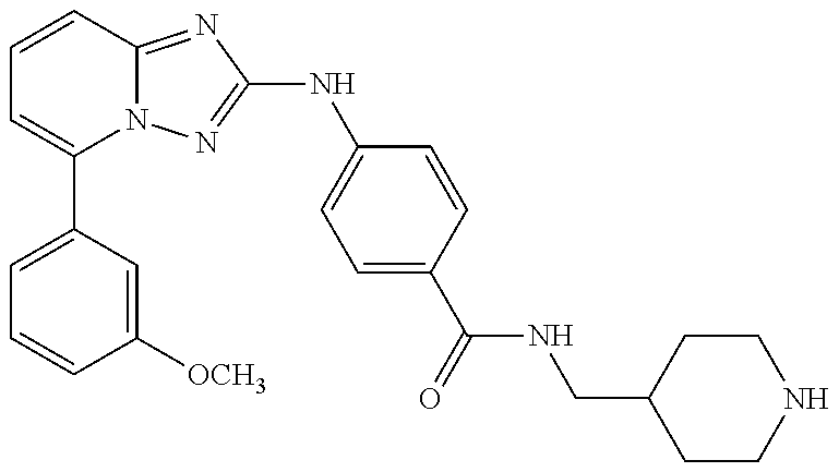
C1(C2=CC=CC([OCH3])=C2)=CC=CC2=NC(NC3=CC=C(C(=O)NCC4CCNCC4)C=C3)=NN12
